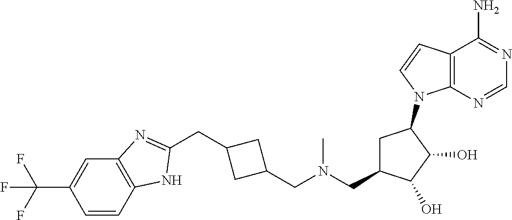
FC(F)(F)C1=CC2=C(C=C1)NC(CC1CC(CN(CC3CC(N4C5=C(C(N)=NC=N5)C=C4)C(O)C3O)C)C1)=N2
